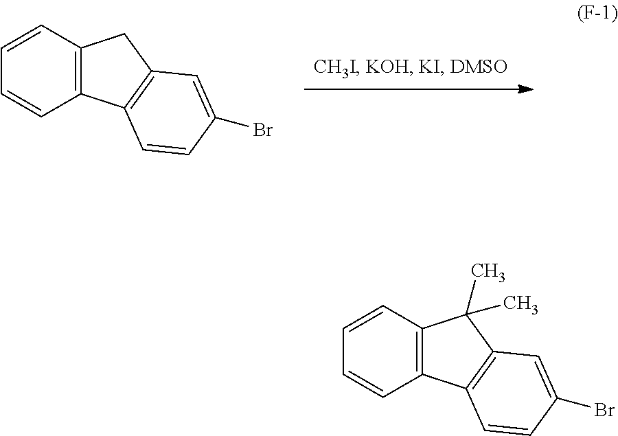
C1=CC2=C(C=C1)CC1=C2C=CC(Br)=C1.C1=CC2=C(C=C1)C(C)(C)C1=C2C=CC(Br)=C1
